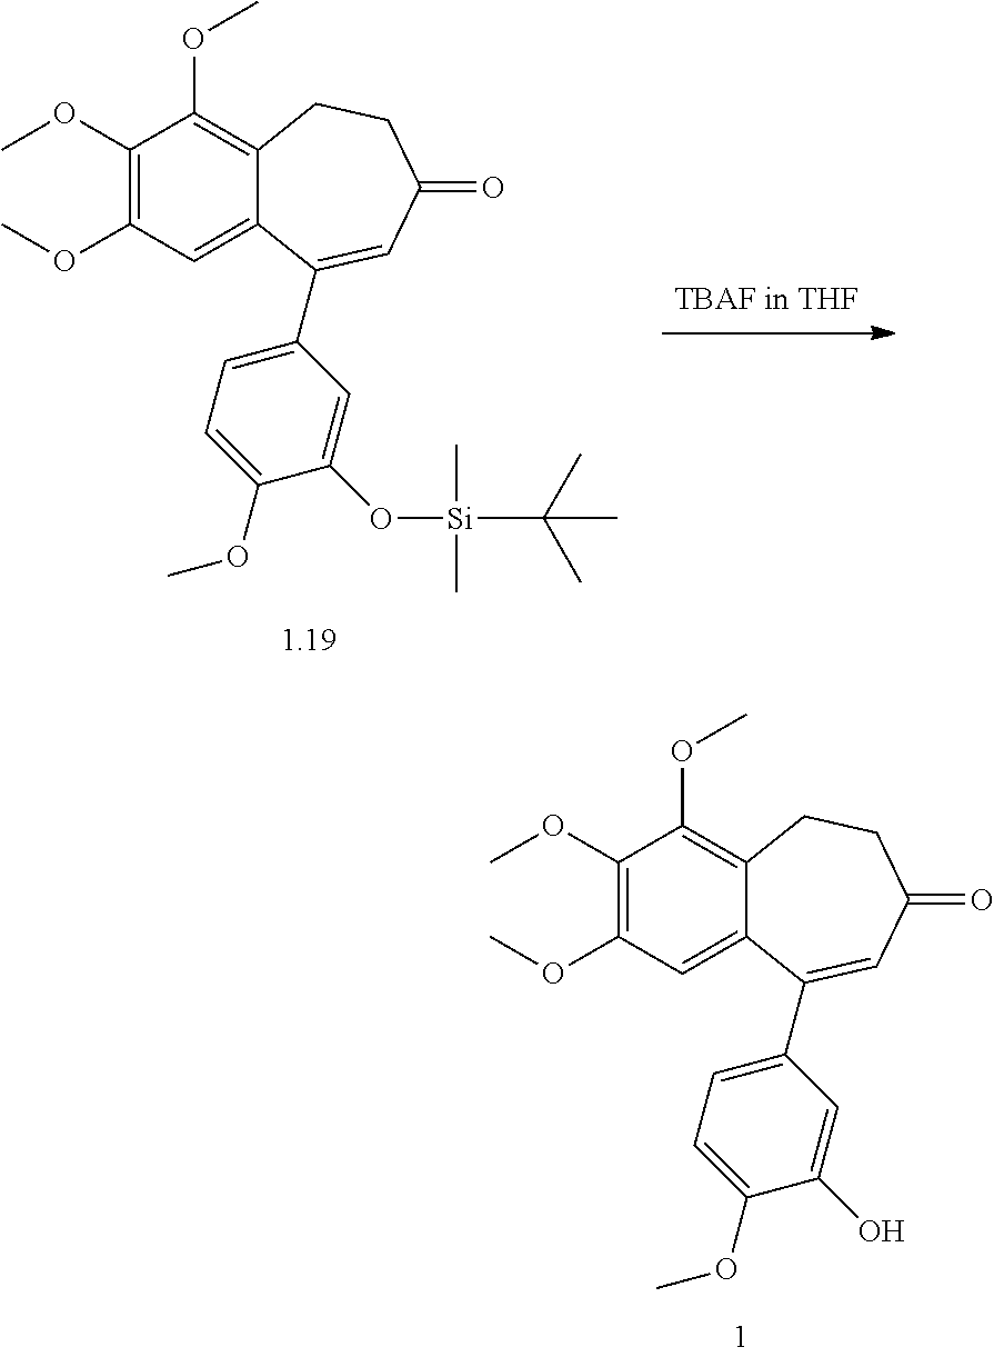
C1(OC)=C(OC)C=C2C(=C1OC)CCC(=O)C=C2C1=CC=C(OC)C(O[Si](C)(C)C(C)(C)C)=C1.C1(OC)=C(OC)C=C2C(=C1OC)CCC(=O)C=C2C1=CC=C(OC)C(O)=C1
